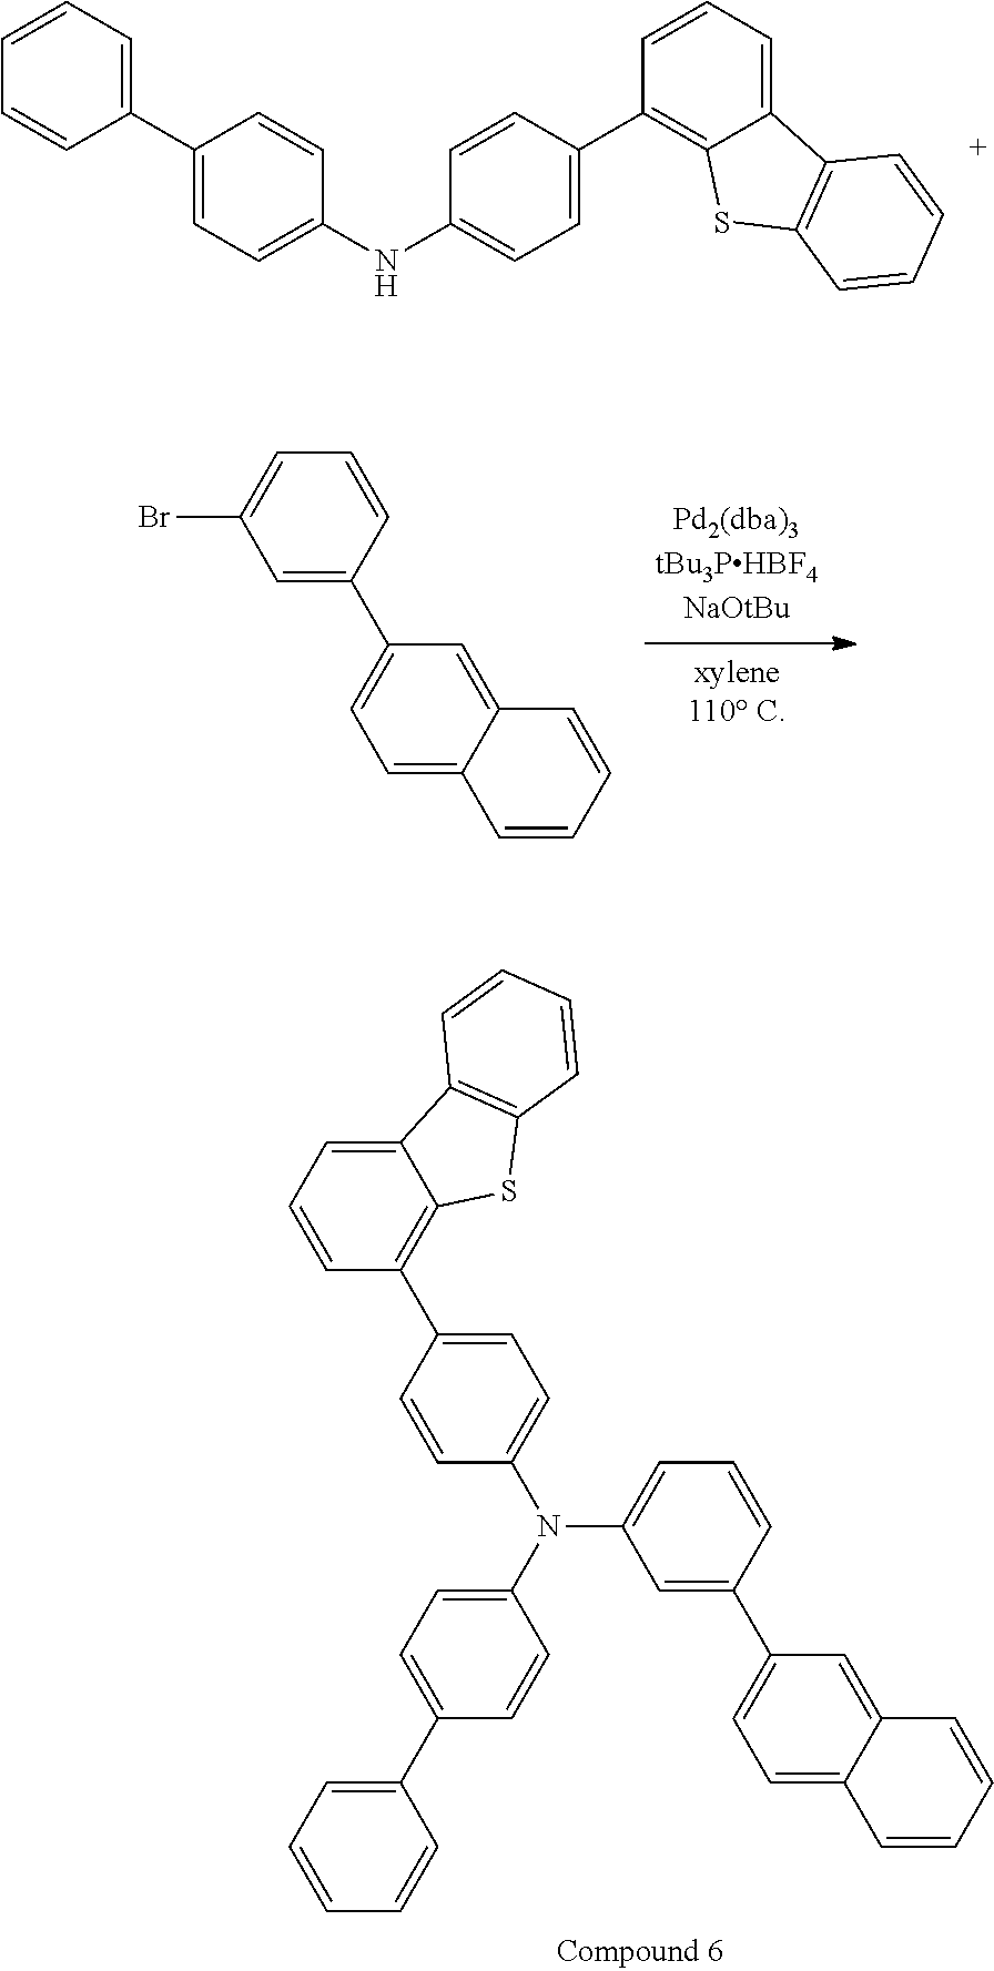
C1=C(C2=CC=C3C(=C2)C=CC=C3)C=CC=C1Br.C1=C(C2=CC=C3C(=C2)C=CC=C3)C=CC=C1N(C1=CC=C(C2=CC=CC=C2)C=C1)C1=CC=C(C2=C3C(=CC=C2)C2=C(S3)C=CC=C2)C=C1.C1=CC=C(C2=CC=C(NC3=CC=C(C4=C5C(=CC=C4)C4=C(S5)C=CC=C4)C=C3)C=C2)C=C1
